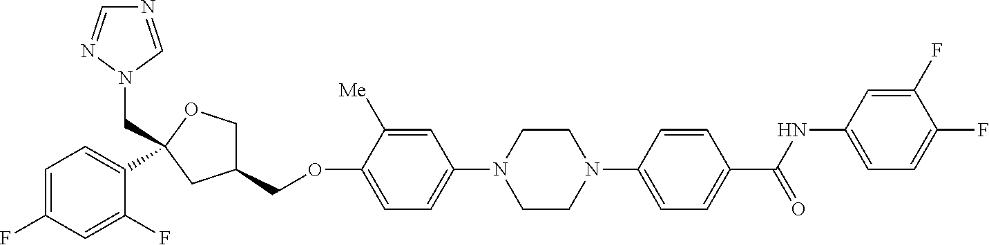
C1=C(F)C=C(F)C(C2(CN3C=NC=N3)OCC(COC3=CC=C(N4CCN(C5=CC=C(C(NC6=CC=C(F)C(F)=C6)=O)C=C5)CC4)C=C3[Me])C2)=C1
